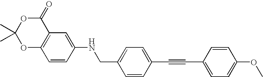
C1=CC(C#CC2=CC=C(OC)C=C2)=CC=C1CNC1=CC2=C(C=C1)OC(C)(C)OC2=O
